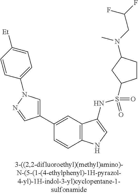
C1(C2=CN(C3=CC=C([Et])C=C3)N=C2)=CC2=C(C=C1)NC=C2NS(=O)(=O)C1CCC(N(CC(F)F)C)C1
